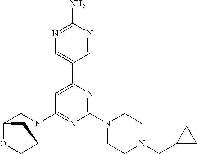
C12OCC(N(C3=NC(N4CCN(CC5CC5)CC4)=NC(C4=CN=C(N)N=C4)=C3)C1)C2
